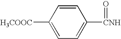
C1([H3COOC])=CC=C([CNH]=O)C=C1
